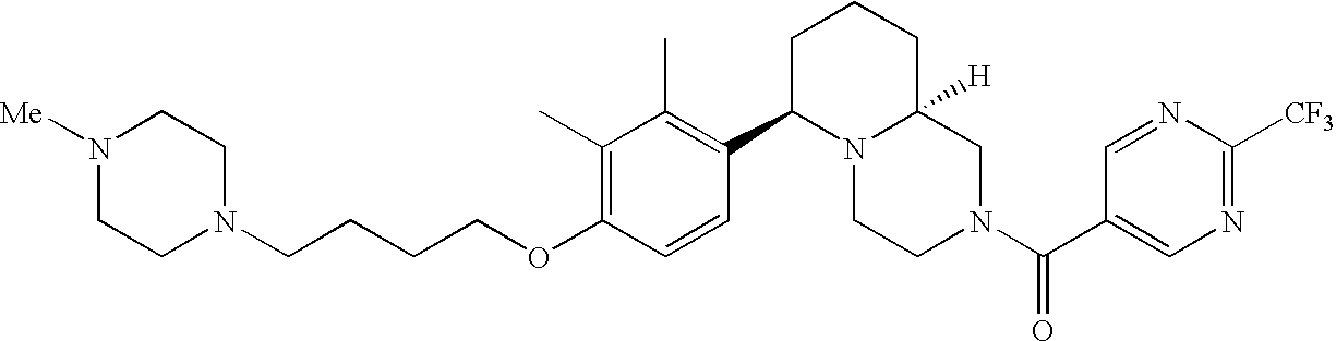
C(OC1=C(C)C(C)=C(C2N3C([H])(CN(C(=O)C4=CN=C([CF3])N=C4)CC3)CCC2)C=C1)CCCN1CCN([Me])CC1
